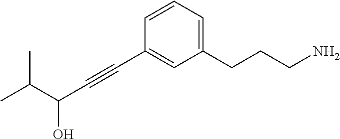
C1=CC(C#CC(O)C(C)C)=CC(CCCN)=C1
